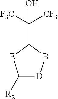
C1([R2])[D]BC(C([CF3])(O)[F3C])[E]1
